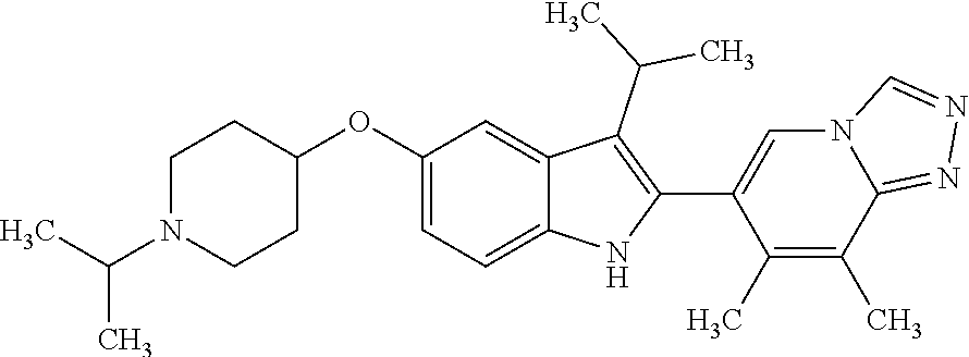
C1(OC2=CC=C3C(=C2)C(C(C)C)=C(C2=CN4C(=NN=C4)C(C)=C2C)N3)CCN(C(C)C)CC1
